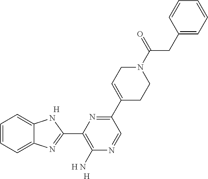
C1=CC=C2C(=C1)NC(C1=C(N)N=CC(C3=CCN(C(CC4=CC=CC=C4)=O)CC3)=N1)=N2.[H].[H].[H]
